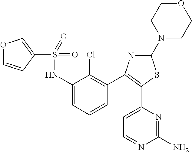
S(NC1=CC=CC(C2=C(C3=CC=NC(N)=N3)SC(N3CCOCC3)=N2)=C1Cl)(=O)(=O)C1=COC=C1
